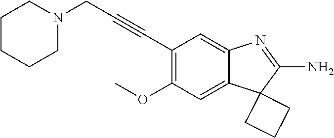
C(C1=C(OC)C=C2C(=C1)N=C(N)C21CCC1)#CCN1CCCCC1
